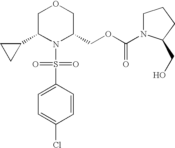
C1(C2N(S(=O)(=O)C3=CC=C(Cl)C=C3)C(COC(=O)N3CCCC3CO)COC2)CC1
